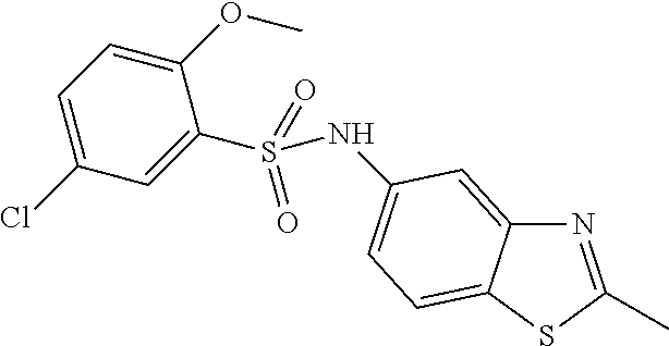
N1=C(C)SC2=CC=C(NS(C3=CC(Cl)=CC=C3OC)(=O)=O)C=C12
